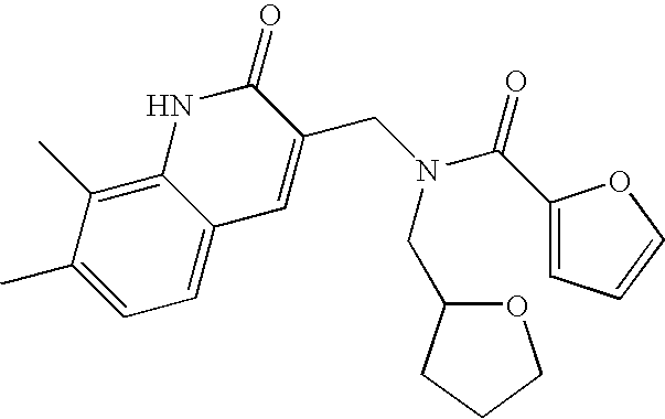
C1=C(C)C(C)=C2C(=C1)C=C(CN(C(C1=CC=CO1)=O)CC1OCCC1)C(=O)N2
